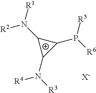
C1(N([R1])[R2])C(N([R3])[R4])C1P([R6])[R5].[X-]
